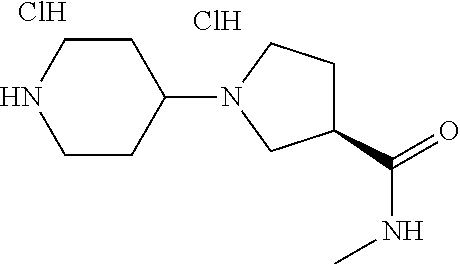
N1CCC(N2CC(C(=O)NC)CC2)CC1.Cl.Cl
